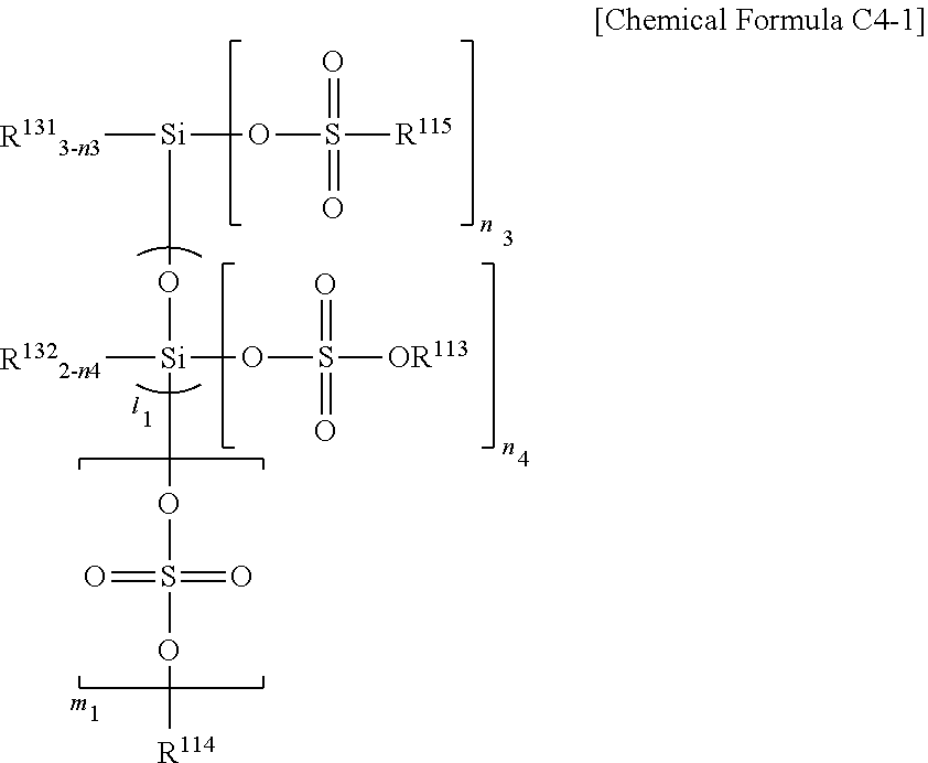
[R1313-n3][Si](OS([R115])(=O)=O)O[Si](OS(O[R114])(=O)=O)([R1322-n4])OS([OR113])(=O)=O
